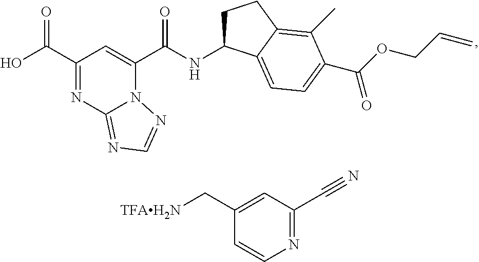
C1(C(O)=O)=NC2=NC=NN2C(C(NC2CCC3=C(C)C(C(OCC=C)=O)=CC=C23)=O)=C1.C1(C[TFAH2N])=CC(C#N)=NC=C1
